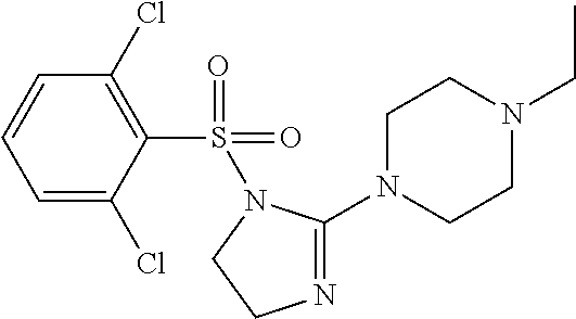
N1=C(N2CCN(CC)CC2)N(S(C2=C(Cl)C=CC=C2Cl)(=O)=O)CC1
